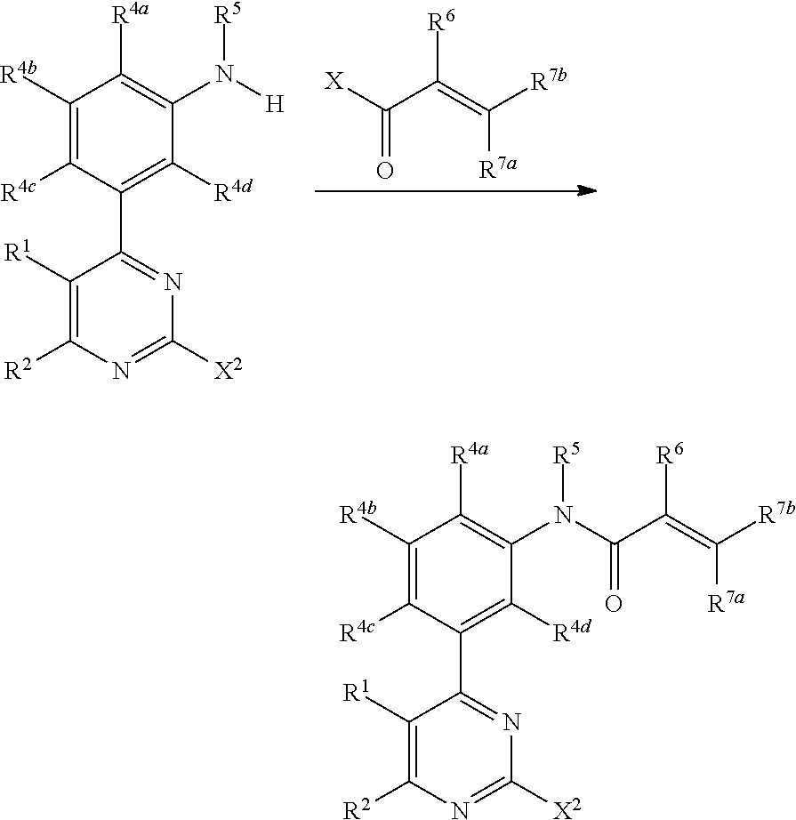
[X]C(C(=C([R7b])[R7a])[R6])=O.C1([R1])=C([R2])N=C([X2])N=C1C1=C([R4d])C(N([R5])[H])=C([R4a])C([R4b])=C1[R4c].C1([R1])=C([R2])N=C([X2])N=C1C1=C([R4d])C(N([R5])C(C(=C([R7b])[R7a])[R6])=O)=C([R4a])C([R4b])=C1[R4c]
